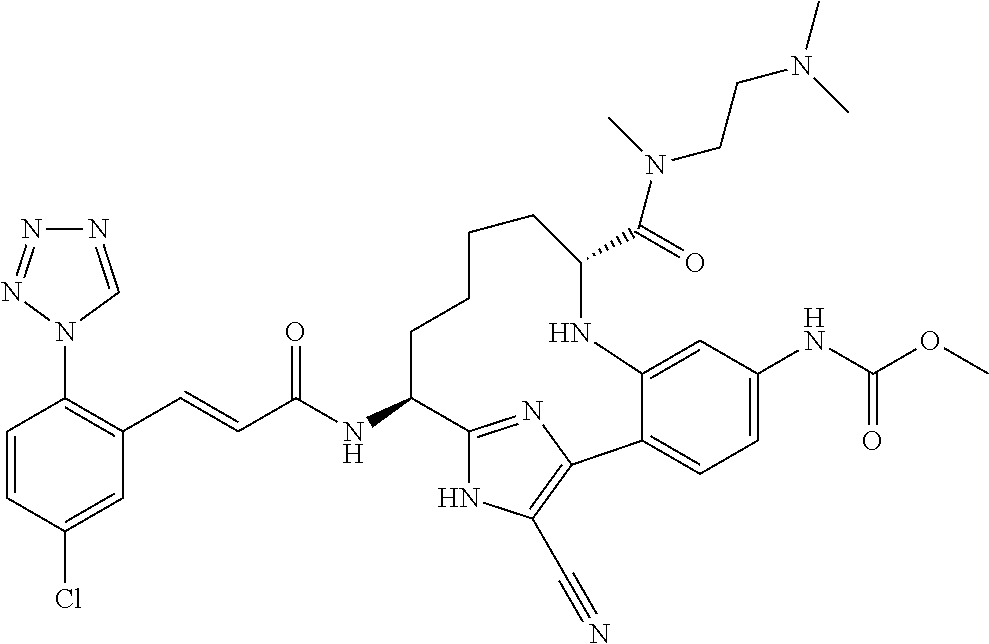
C(C(NC1C2=NC(=C(C#N)N2)C2=CC=C(NC(OC)=O)C=C2NC(C(N(C)CCN(C)C)=O)CCCC1)=O)=CC1=C(N2C=NN=N2)C=CC(Cl)=C1
